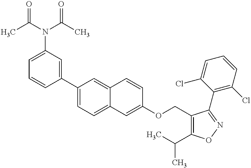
C1(C2=CC(N(C(C)=O)C(C)=O)=CC=C2)=CC=C2C(=C1)C=CC(OCC1=C(C(C)C)ON=C1C1=C(Cl)C=CC=C1Cl)=C2
